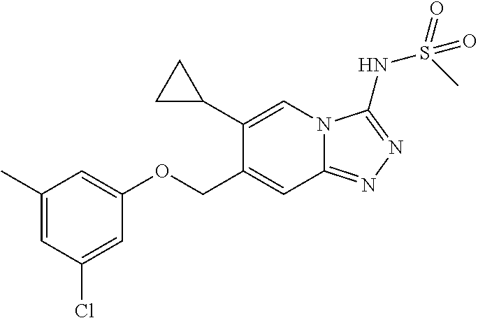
C1(C)=CC(Cl)=CC(OCC2=CC3=NN=C(NS(=O)(C)=O)N3C=C2C2CC2)=C1
